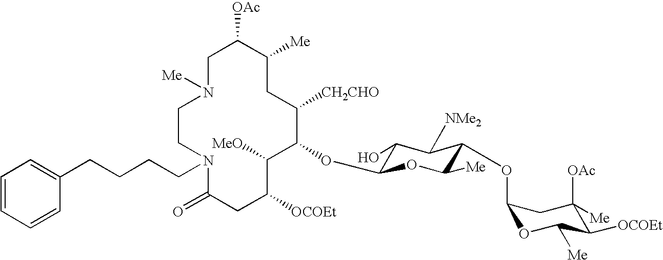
C1C([OAc])C([Me])CC([CH2CHO])C(OC2C(O)C([NMe2])C(OC3OC([Me])C([OCOEt])C([OAc])([Me])C3)C([Me])O2)C([MeO])C([OCOEt])CC(=O)N(CCCCC2=CC=CC=C2)CCN1[Me]
